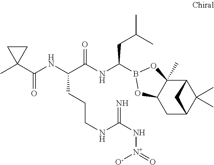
C12C3(C)C(CC(C1(C)C)C2)OB(C(NC(C(NC(C1(C)CC1)=O)CCCNC(N[N+]([O-])=O)=N)=O)CC(C)C)O3
